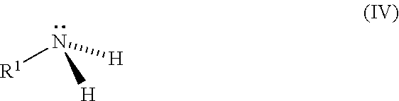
[R1]N([H])[H]
